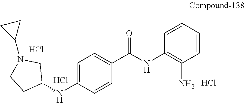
C1=C(NC2CN(C3CC3)CC2)C=CC(C(NC2=C(N)C=CC=C2)=O)=C1.Cl.Cl.Cl
